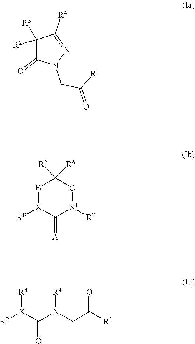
C1([R2])([R3])C(=O)N(CC([R1])=O)N=C1[R4].B1[X]([R8])C(=[A])[X1]([R7])CC1([R6])[R5].[R2][X](C(N(CC([R1])=O)[R4])=O)[R3]
